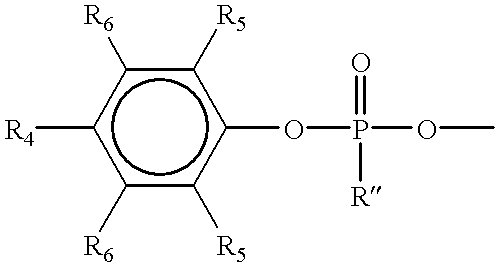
c1([R6])c([R5])c(OP(OC)(=O)[R])c([R5])c([R6])c1[R4]
